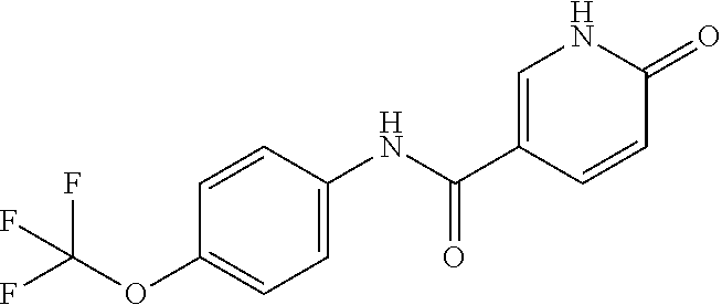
C1=CC(NC(C2=CNC(=O)C=C2)=O)=CC=C1OC(F)(F)F
